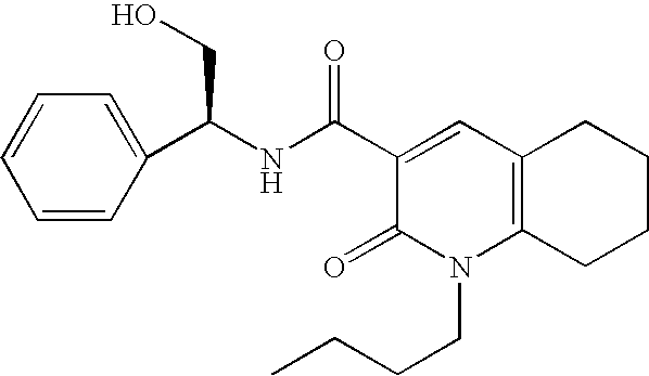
C1=CC(C(NC(C2=CC3=C(N(CCCC)C2=O)CCCC3)=O)CO)=CC=C1
